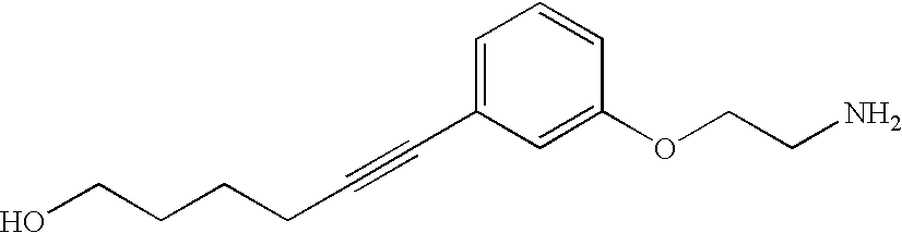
C(CCC#CC1=CC=CC(OCCN)=C1)CO
